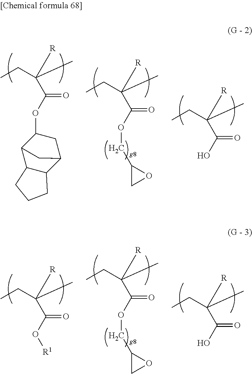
C(=O)(O)C(CC)([R])C.C(=O)(OC1C2C3C(C(C1)C2)CCC3)C(CC)([R])C.C(=O)(OCC1CO1)C(CC)([R])C.C(=O)(O)C(CC)([R])C.C(=O)(O[R1])C(CC)([R])C.C(=O)(OCC1CO1)C(CC)([R])C
